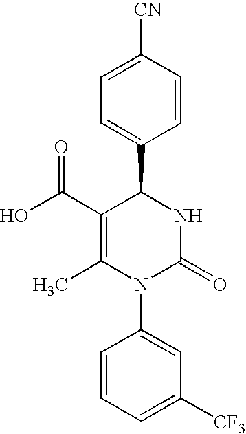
C1=C([CN])C=CC(C2C(C(O)=O)=C(C)N(C3=CC([CF3])=CC=C3)C(=O)N2)=C1
